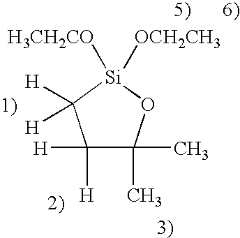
C1([H])([H])C(C)(C)O[Si]([H3CH2CO])([OCH2CH3])C1([H])[H]
